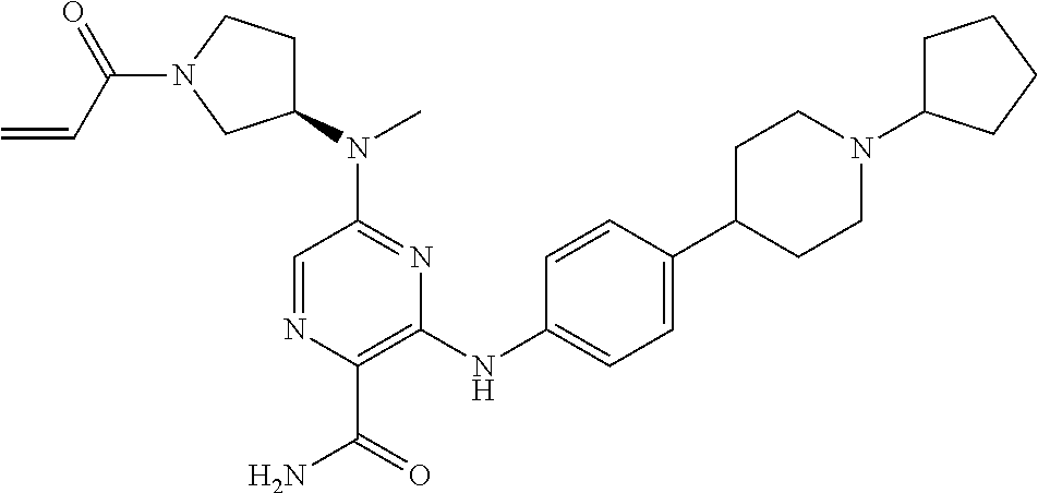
C1=NC(C(=O)N)=C(NC2=CC=C(C3CCN(C4CCCC4)CC3)C=C2)N=C1N(C1CCN(C(C=C)=O)C1)C
